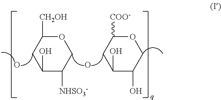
C1(O)C([NHSO3-])COC([CH2OH])C1.O.O.C1(O)C(O)COC([COO-])C1
